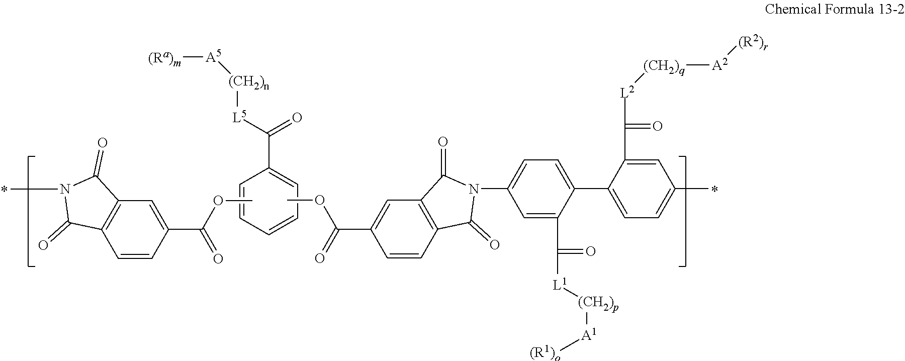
C1=CC=CC=C1C([L5][(CH2)n][A5][(Ra)m])=O.COC(C1=CC2=C(C=C1)C(=O)N(C)C2=O)=O.COC(C1=CC2=C(C=C1)C(=O)N(C1=CC=C(C3=CC=C(C)C=C3C([L2][(CH2)q][A2][(R2)r])=O)C(C([L1][(CH2)p][A1][(R1)o])=O)=C1)C2=O)=O
